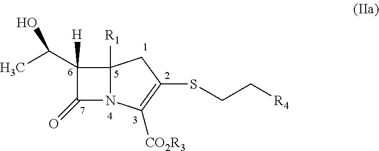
C12([R1])N(C([CO2R3])=C(SCC[R4])C1)C(=O)C2(C(C)O)[H]
